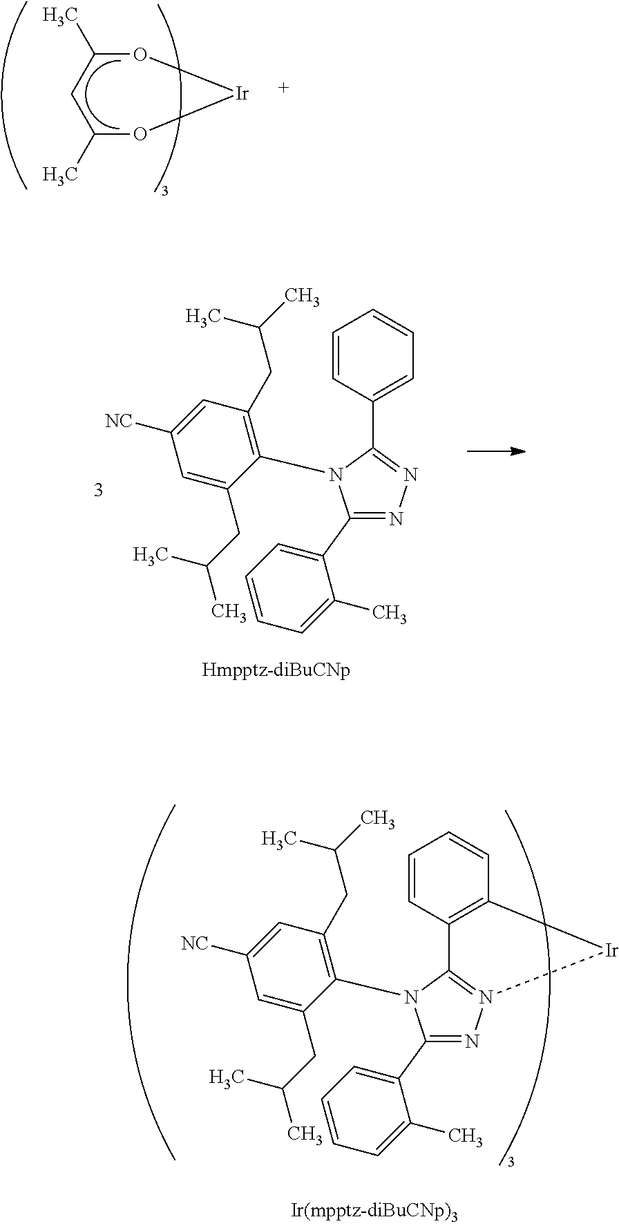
C1(C)O[Ir]OC(C)C1.C1(C2=CC=CC=C2C)=NN=C(C2=CC=CC=C2)N1C1=C(CC(C)C)C=C([NC])C=C1CC(C)C.[Ir]1N2=C(N(C3=C(CC(C)C)C=C([NC])C=C3CC(C)C)C(C3=CC=CC=C3C)=N2)C2=C1C=CC=C2
